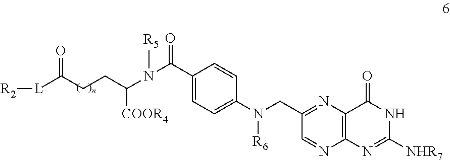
C1(C(N(C(CCC(=O)[L][R2])[COOR4])[R5])=O)=CC=C(N(CC2=NC3=C(N=C2)N=C([NHR7])NC3=O)[R6])C=C1
